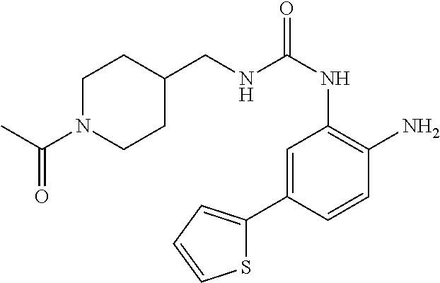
C1=C(C2=CC=CS2)C=CC(N)=C1NC(=O)NCC1CCN(C(C)=O)CC1
